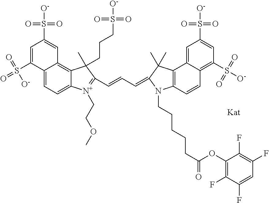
C12=CC=C3C(=C1C=C(S(=O)(=O)[O-])C=C2S(=O)(=O)[O-])C(CCCS(=O)(=O)[O-])(C)C(C=CC=C1C(C)(C)C2=C(C=CC4=C(S(=O)(=O)[O-])C=C(S([O-])(=O)=O)C=C24)N1CCCCCC(=O)OC1=C(F)C(F)=CC(F)=C1F)=[N+]3CCOC
